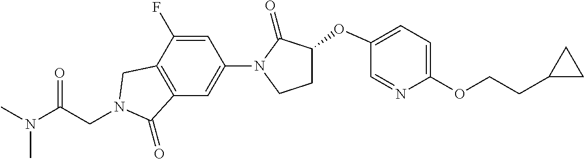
C1C(OC2=CC=C(OCCC3CC3)N=C2)C(=O)N(C2=CC3=C(C(F)=C2)CN(CC(N(C)C)=O)C3=O)C1
